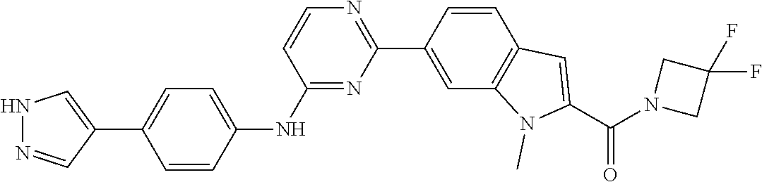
N1N=CC(C2=CC=C(NC3=NC(C4=CC5=C(C=C4)C=C(C(N4CC(F)(F)C4)=O)N5C)=NC=C3)C=C2)=C1
